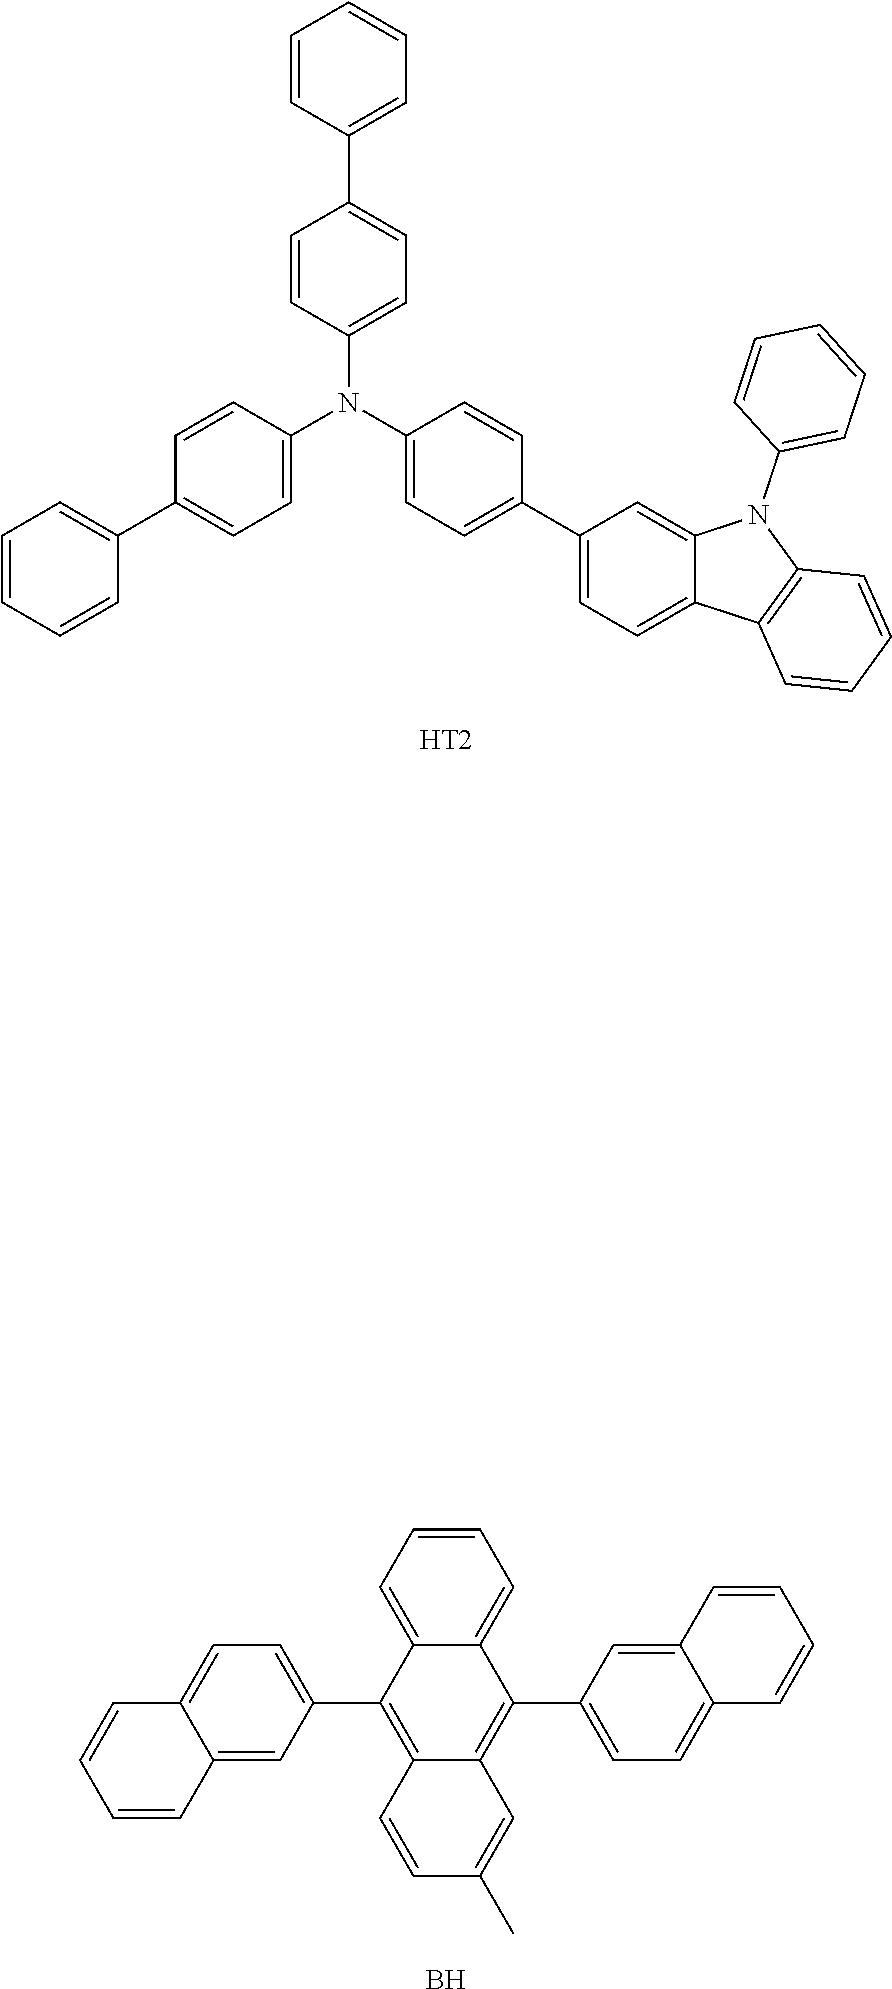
C1=CC=CC(C2=CC=C(N(C3=CC=C(C4=CC=C5C(=C4)N(C4=CC=CC=C4)C4=C5C=CC=C4)C=C3)C3=CC=C(C4=CC=CC=C4)C=C3)C=C2)=C1.[HT2].C1=C2C(=CC=C1)C(C1=CC=C3C(=C1)C=CC=C3)=C1C(=C2C2=CC=C3C(=C2)C=CC=C3)C=CC(C)=C1.B
